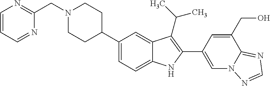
C(N1CCC(C2=CC=C3C(=C2)C(C(C)C)=C(C2=CN4C(=NC=N4)C(CO)=C2)N3)CC1)C1=NC=CC=N1
